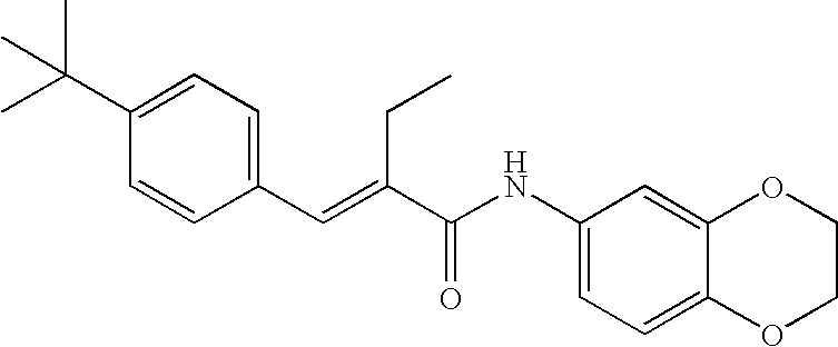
C1=C(C(C)(C)C)C=CC(C=C(C(NC2=CC=C3C(=C2)OCCO3)=O)CC)=C1
